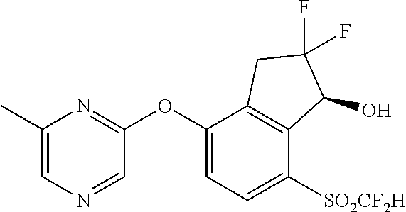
C1(C)=CN=CC(OC2=CC=C([SO2CF2H])C3=C2CC(F)(F)C3O)=N1
